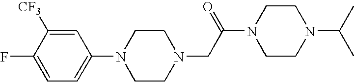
N1(CC(N2CCN(C(C)C)CC2)=O)CCN(C2=CC=C(F)C([CF3])=C2)CC1
